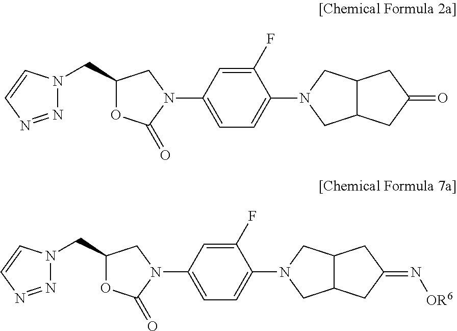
C1(N2CC(CN3N=NC=C3)OC2=O)=CC=C(N2CC3C(C2)CC(=O)C3)C(F)=C1.C1(N2CC(CN3N=NC=C3)OC2=O)=CC=C(N2CC3C(C2)CC(=N[OR6])C3)C(F)=C1
